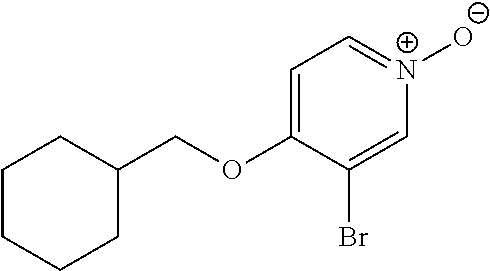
C1=C(OCC2CCCCC2)C(Br)=C[N+]([O-])=C1
